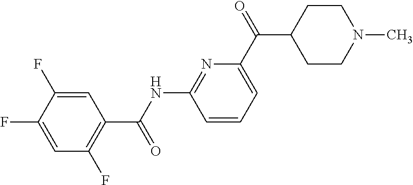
C(NC1=NC(C(C2CCN(C)CC2)=O)=CC=C1)(=O)C1=C(F)C=C(F)C(F)=C1
